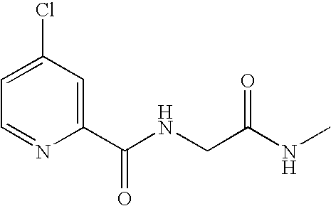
N1=CC=C(Cl)C=C1C(NCC(NC)=O)=O
